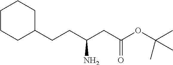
C1CCC(CCC(CC(OC(C)(C)C)=O)N)CC1
